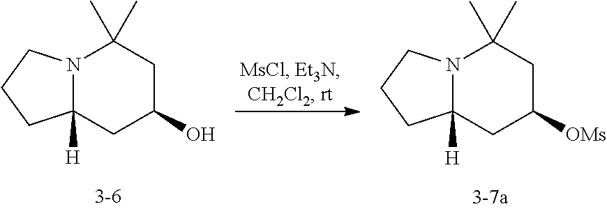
N12C([H])(CC(O)CC1(C)C)CCC2.N12C([H])(CC([OMs])CC1(C)C)CCC2
